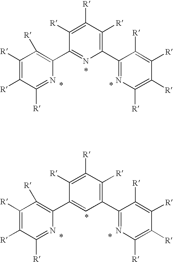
C1([R])=C([R])C([R])=NC(C2=NC(C3=NC([R])=C([R])C([R])=C3[R])=C([R])C([R])=C2[R])=C1[R].C1([R])=C([R])C([R])=NC(C2=CC(C3=NC([R])=C([R])C([R])=C3[R])=C([R])C([R])=C2[R])=C1[R]
